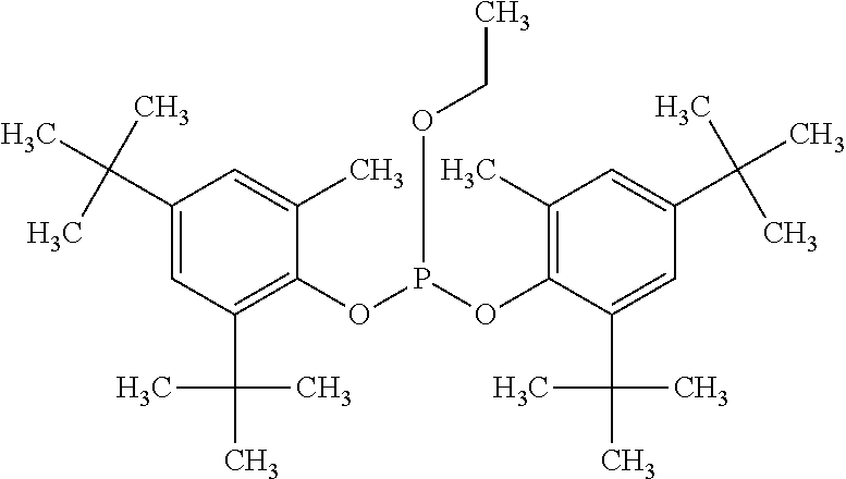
C1(C(C)(C)C)=CC(C(C)(C)C)=C(OP(OC2=C(C)C=C(C(C)(C)C)C=C2C(C)(C)C)OCC)C(C)=C1
